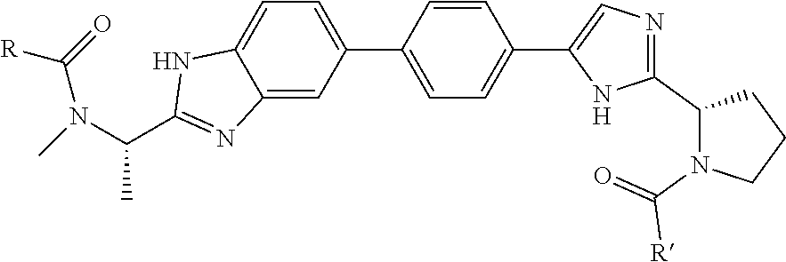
C12=CC(C3=CC=C(C4=CN=C(C5N(C([R])=O)CCC5)N4)C=C3)=CC=C1NC(C(C)N(C([R])=O)C)=N2
